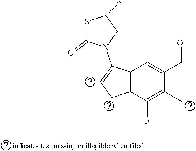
C1(C)CN(C2=CCC3=C2C=C(C=O)C(C)=C3F)C(=O)S1
